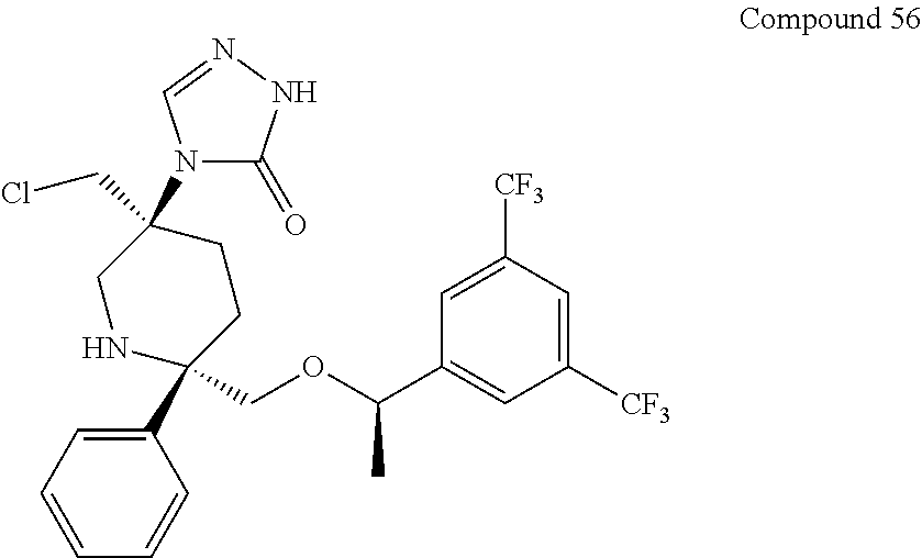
C1([CF3])=CC([CF3])=CC(C(OCC2(C3=CC=CC=C3)CCC(N3C(=O)NN=C3)(CCl)CN2)C)=C1
